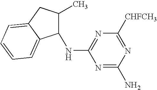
N1=C(N)N=C([CHFCH3])N=C1NC1C(C)CC2=CC=CC=C12
